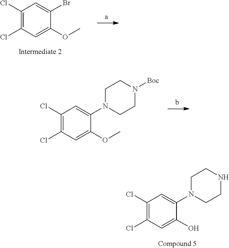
C1CN(C2=CC(Cl)=C(Cl)C=C2O)CCN1.C1=C(Br)C(OC)=CC(Cl)=C1Cl.C1CN(C2=CC(Cl)=C(Cl)C=C2OC)CCN1[Boc]
